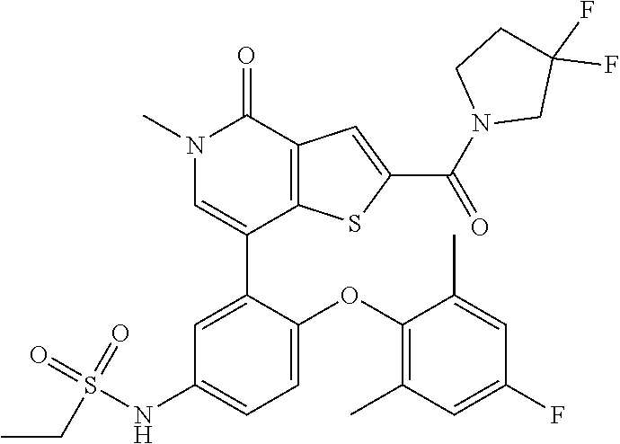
C1(C2=CC(NS(=O)(=O)CC)=CC=C2OC2=C(C)C=C(F)C=C2C)=CN(C)C(=O)C2=C1SC(C(N1CC(F)(F)CC1)=O)=C2
